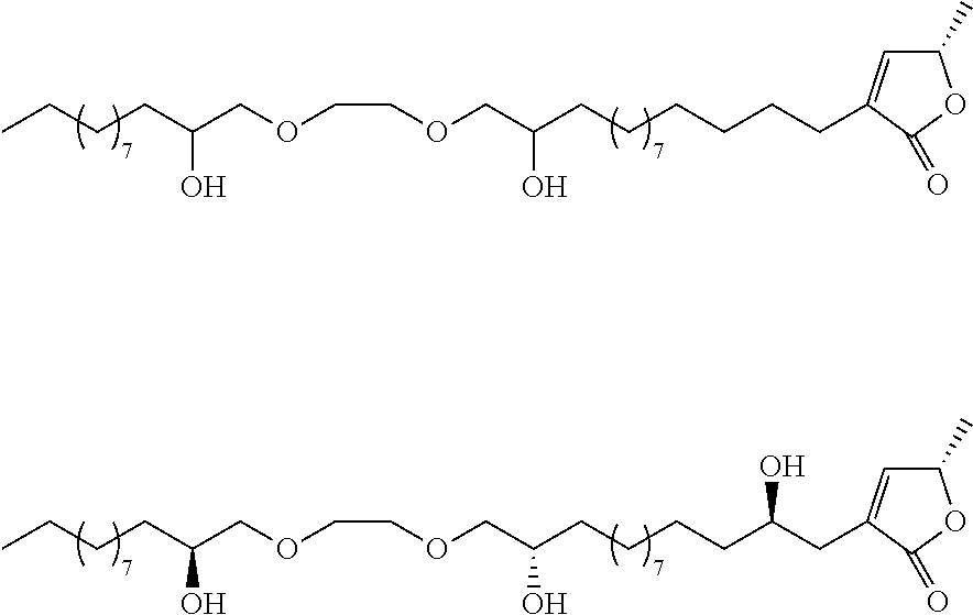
C(C(CCCC)O)OCCOCC(O)CCCCCCC1=CC(C)OC1=O.C(C(CCCC)O)OCCOCC(O)CCCCC(CC1=CC(C)OC1=O)O
